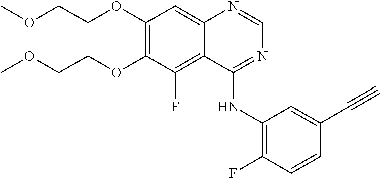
C1(OCCOC)=C(OCCOC)C(F)=C2C(=C1)N=CN=C2NC1=C(F)C=CC(C#C)=C1
